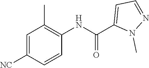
C1=C([NC])C=CC(NC(C2=CC=NN2C)=O)=C1C
